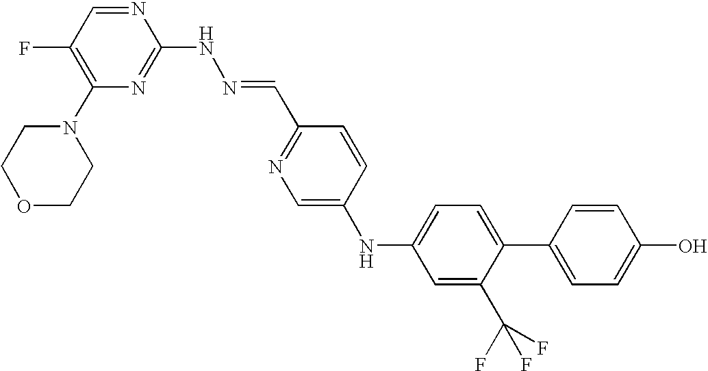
N1=CC(F)=C(N2CCOCC2)N=C1NN=CC1=NC=C(NC2=CC=C(C3=CC=C(O)C=C3)C(C(F)(F)F)=C2)C=C1
